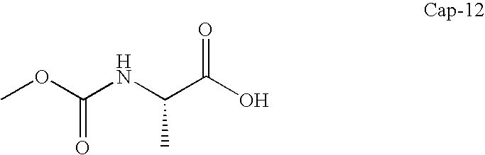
C(NC(C(O)=O)C)(OC)=O
